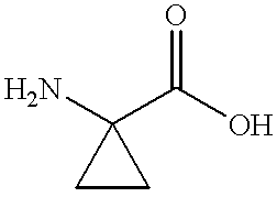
C1CC1(N)C(O)=O
